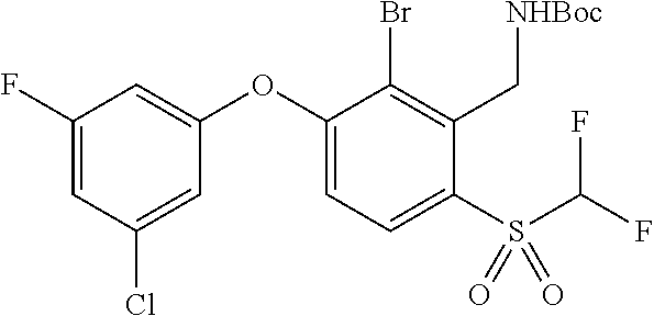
C1(F)=CC(Cl)=CC(OC2=CC=C(S(=O)(=O)C(F)F)C(C[NHBoc])=C2Br)=C1
